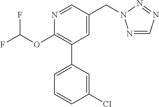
C1(OC(F)F)=C(C2=CC=CC(Cl)=C2)C=C(CN2N=CN=N2)C=N1
